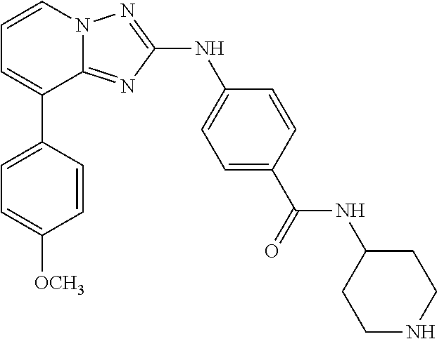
C1=CN2C(=NC(NC3=CC=C(C(=O)NC4CCNCC4)C=C3)=N2)C(C2=CC=C([OCH3])C=C2)=C1
